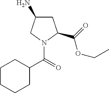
C1C(N)CN(C(C2CCCCC2)=O)C1C(OCC)=O
